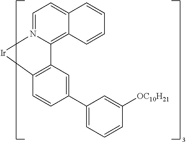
C1=CC2=CC=N3C(=C2C=C1)C1=C(C=CC(C2=CC=CC([OC10H21])=C2)=C1)[Ir]3
